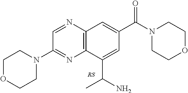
C1=NC2=C(N=C1N1CCOCC1)C(C(N)C)=CC(C(N1CCOCC1)=O)=C2
